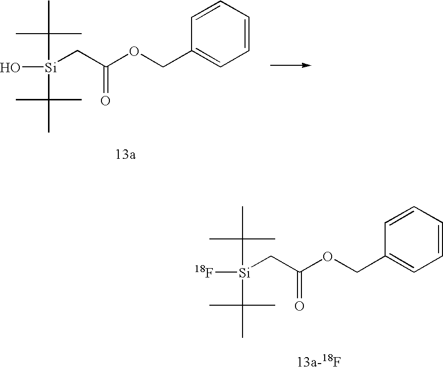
[Si](CC(OCC1=CC=CC=C1)=O)(O)(C(C)(C)C)C(C)(C)C.[Si](CC(OCC1=CC=CC=C1)=O)([18F])(C(C)(C)C)C(C)(C)C
